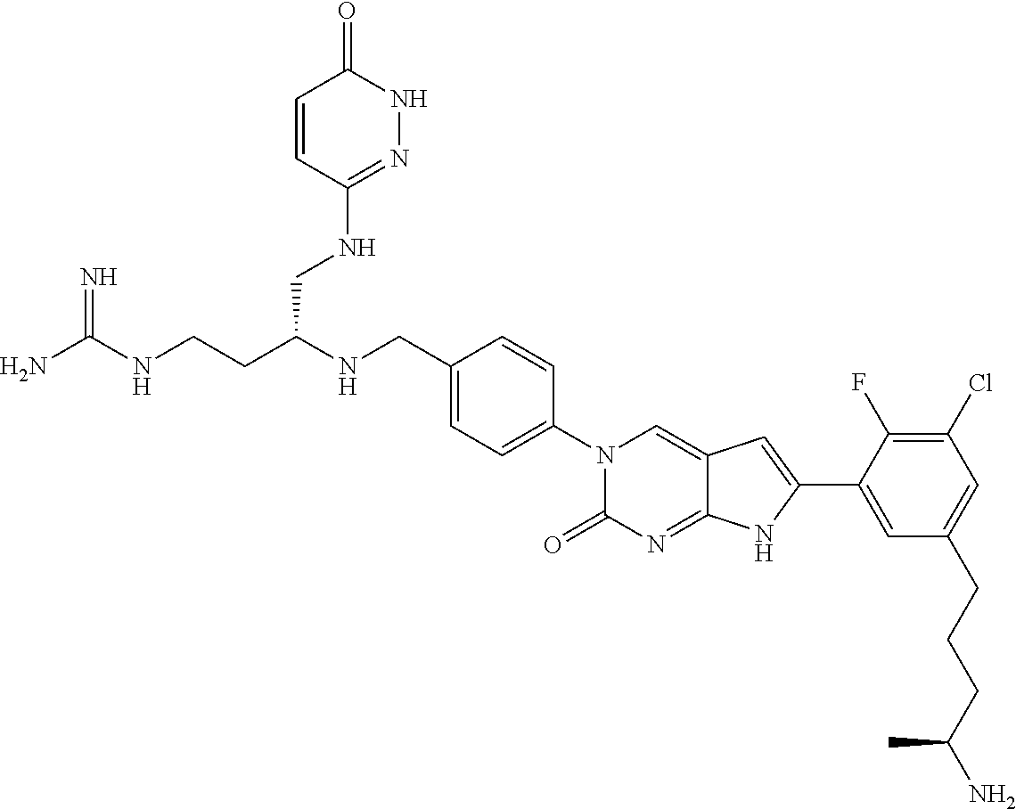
C(CC(NCC1=CC=C(N2C(=O)N=C3C(=C2)C=C(C2=CC(CCCC(N)C)=CC(Cl)=C2F)N3)C=C1)CNC1=NNC(=O)C=C1)NC(N)=N
